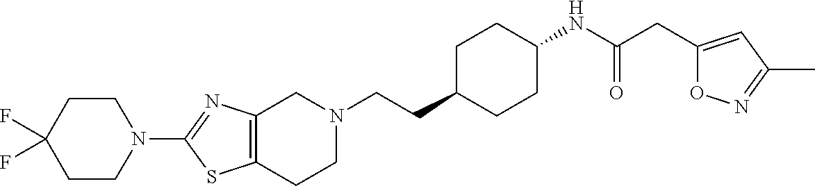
C1(N2CCC(F)(F)CC2)=NC2=C(S1)CCN(CCC1CCC(NC(CC3=CC(C)=NO3)=O)CC1)C2
